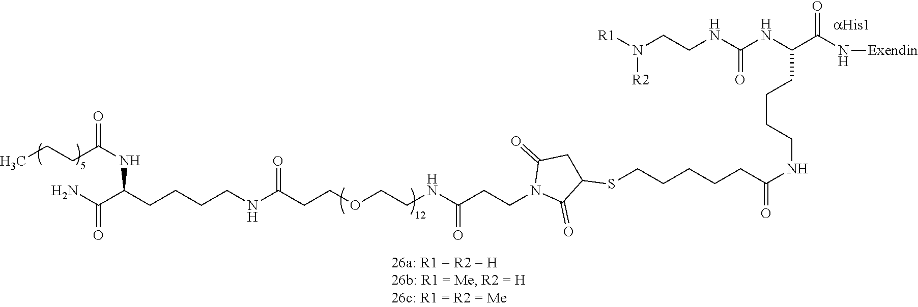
CCCC(NC(CCCCNC(CCOCCNC(CCN1C(=O)C(SCCCCCC(NCCCCC(C(N[Exendin])=O)NC(NCCN([R1])[R2])=O)=O)CC1=O)=O)=O)C(N)=O)=O
